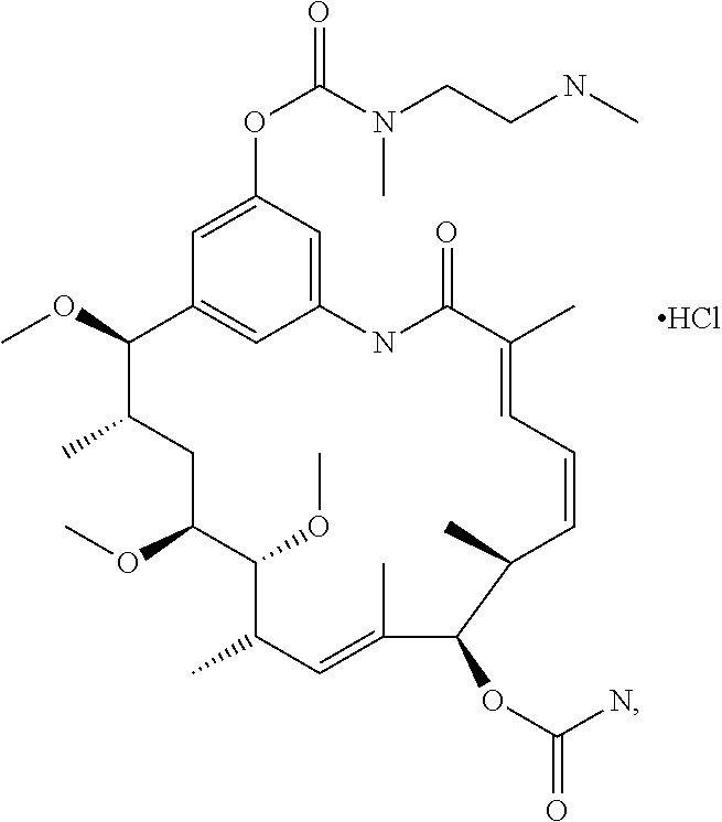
C12=CC(OC(=O)N(CCNC)C)=CC(=C1)C(OC)C(C)CC(OC)C(OC)C(C)C=C(C)C(OC(N)=O)C(C)C=CC=C(C)C(=O)N2.Cl
